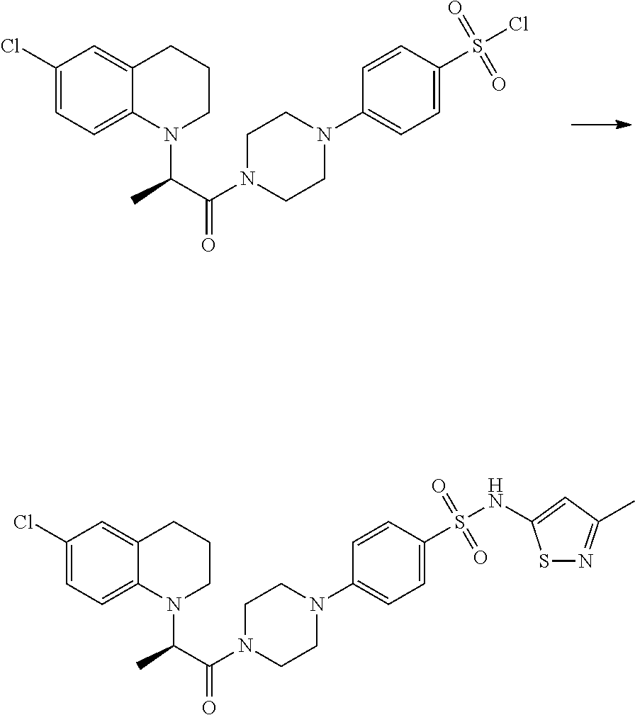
C12=CC(Cl)=CC=C1N(C(C(N1CCN(C3=CC=C(S(=O)(Cl)=O)C=C3)CC1)=O)C)CCC2.C12=CC(Cl)=CC=C1N(C(C(N1CCN(C3=CC=C(S(=O)(NC4=CC(C)=NS4)=O)C=C3)CC1)=O)C)CCC2
